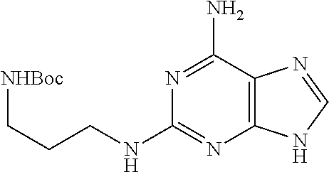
N1=C(N)C2=C(N=C1NCCC[NHBoc])NC=N2
